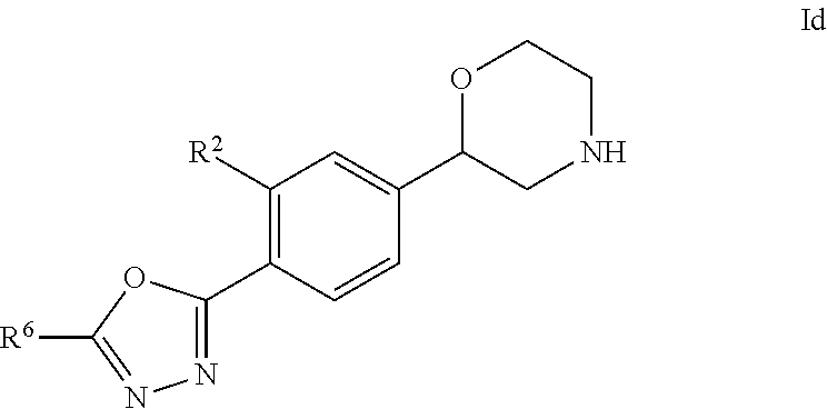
C1([R2])=C(C2=NN=C([R6])O2)C=CC(C2CNCCO2)=C1
